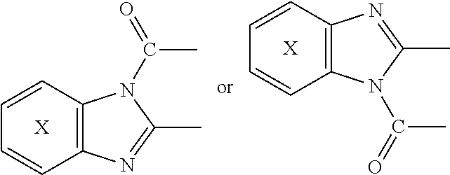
C1=CC=CC2=C1N(C(=O)C)C(C)=N2.[X].C1=CC=CC2=C1N=C(C)N2C(=O)C.[X]
